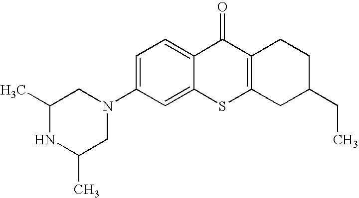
C1(N2CC(C)NC(C)C2)=CC=C2C(=C1)SC1=C(C2=O)CCC(CC)C1
